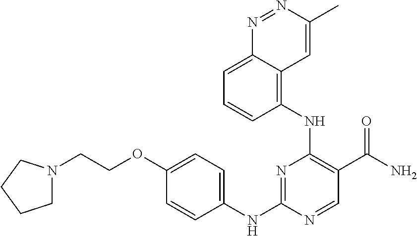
N1=C(NC2=CC=C(OCCN3CCCC3)C=C2)N=CC(C(N)=O)=C1NC1=C2C(=CC=C1)N=NC(C)=C2
